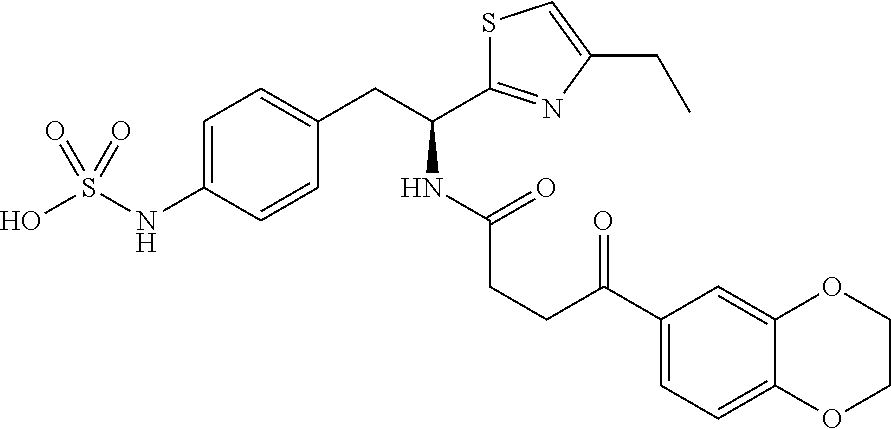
C12=CC(C(CCC(=O)NC(CC3=CC=C(NS(O)(=O)=O)C=C3)C3=NC(CC)=CS3)=O)=CC=C1OCCO2
